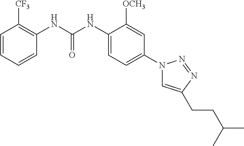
C1=CC=CC(NC(NC2=CC=C(N3C=C(CCC(C)C)N=N3)C=C2[OCH3])=O)=C1[CF3]
